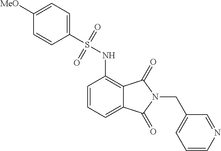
C1=CN=CC(CN2C(=O)C3=C(NS(=O)(=O)C4=CC=C([MeO])C=C4)C=CC=C3C2=O)=C1
